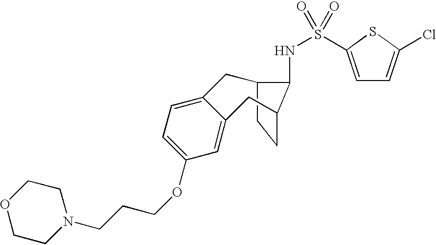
C12CCC(CC3=CC(OCCCN4CCOCC4)=CC=C3C1)C2NS(C1=CC=C(Cl)S1)(=O)=O
